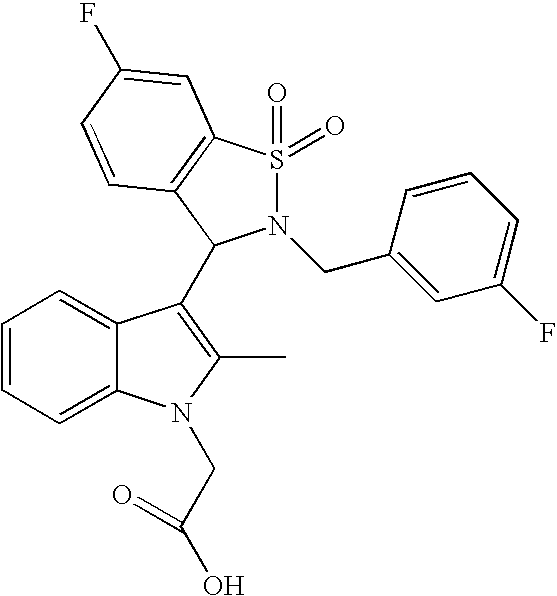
C1=CC=C2C(=C1)C(C1N(CC3=CC(F)=CC=C3)S(=O)(=O)C3=C1C=CC(F)=C3)=C(C)N2CC(O)=O
